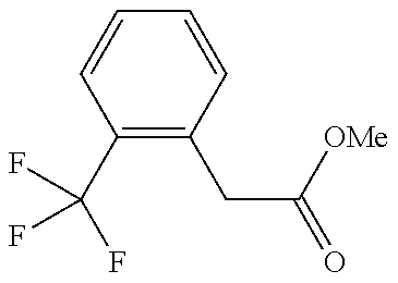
C1(C(F)(F)F)=C(CC(=O)[OMe])C=CC=C1
